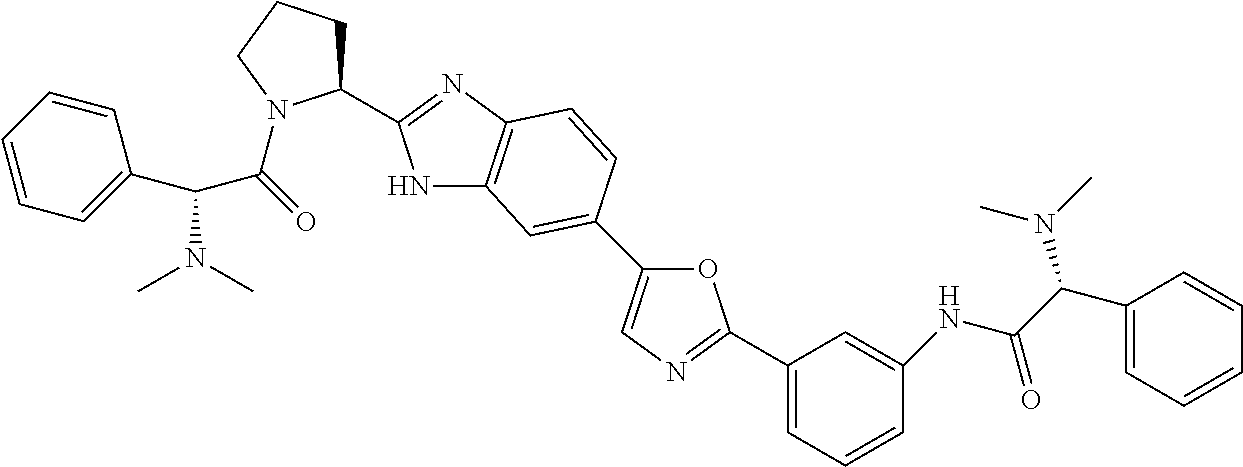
C1(C2=NC3=C(N2)C=C(C2=CN=C(C4=CC=CC(NC(C(C5=CC=CC=C5)N(C)C)=O)=C4)O2)C=C3)CCCN1C(=O)C(C1=CC=CC=C1)N(C)C
